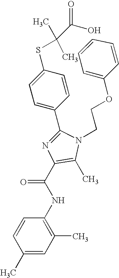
C1(C2=CC=C(SC(C)(C)C(O)=O)C=C2)=NC(C(NC2=C(C)C=C(C)C=C2)=O)=C(C)N1CCOC1=CC=CC=C1
